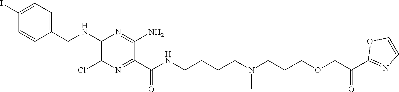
C1=C(I)C=CC(CNC2=C(Cl)N=C(C(NCCCCN(CCCOCC(C3=NC=CO3)=O)C)=O)C(N)=N2)=C1
